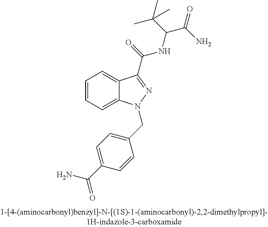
C1=CC=C2C(=C1)C(C(NC(C(C)(C)C)C(=O)N)=O)=NN2CC1=CC=C(C(=O)N)C=C1
